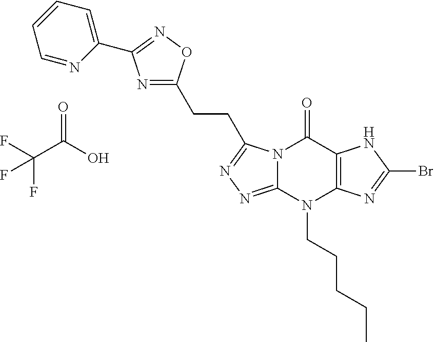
N12C(=NN=C1CCC1=NC(C3=CC=CC=N3)=NO1)N(CCCCC)C1=C(C2=O)NC(Br)=N1.O=C(O)C(F)(F)F
